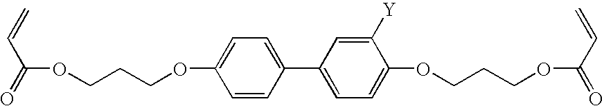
O(C(=O)C=C)CCCOC1=CC=C(C2=CC=C(OCCCOC(C=C)=O)C([Y])=C2)C=C1
